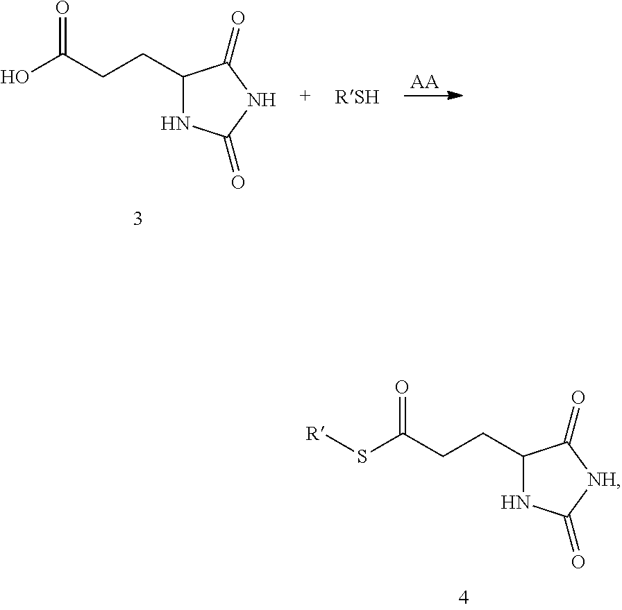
C1(CCC(=O)O)NC(=O)NC1=O.[AA].C1(CCC(=O)S[R])NC(=O)[NH]C1=O
